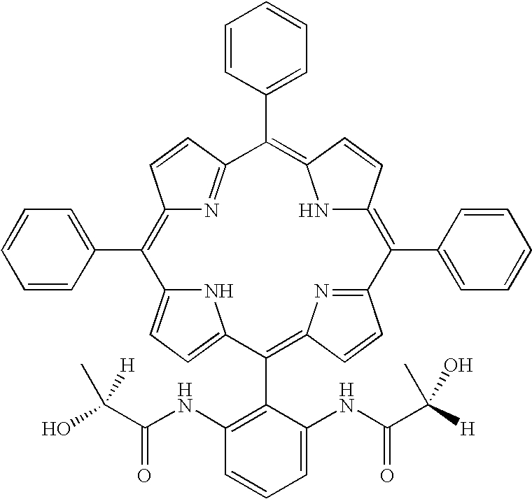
C12=C(C3=CC=CC=C3)C3=CC=C(N3)C(C3=C(NC(=O)C(C)(O)[H])C=CC=C3NC(=O)C(C)([H])O)=C3N=C(C=C3)C(C3=CC=CC=C3)=C3NC(=C(C4=CC=CC=C4)C(=N1)C=C2)C=C3
